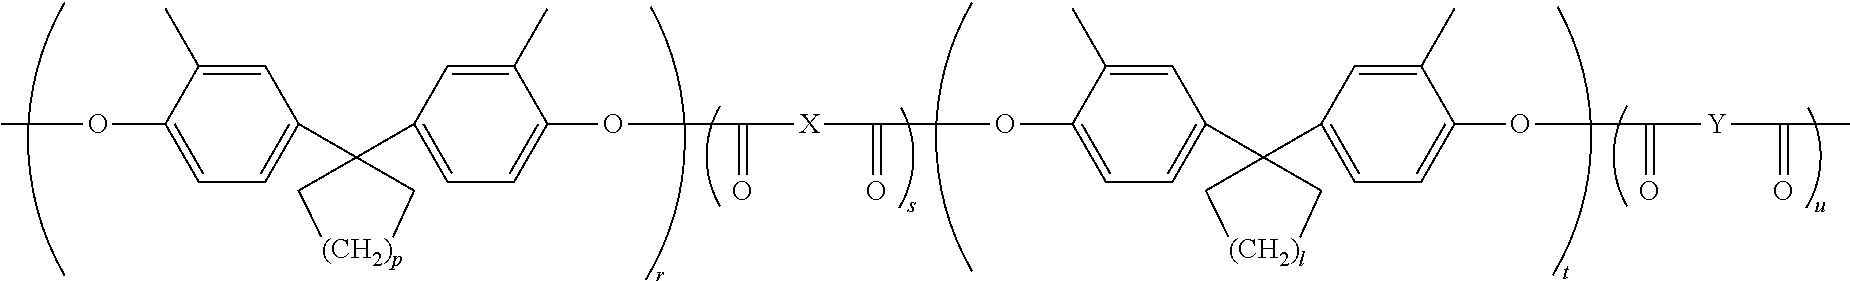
COC1=CC=C(C2(C3=CC=C(OC([X]C(=O)OC4=CC=C(C5(C6=CC=C(OC([Y]C(C)=O)=O)C(C)=C6)C[(CH2)l]C5)C=C4C)=O)C(C)=C3)C[(CH2)p]C2)C=C1C
